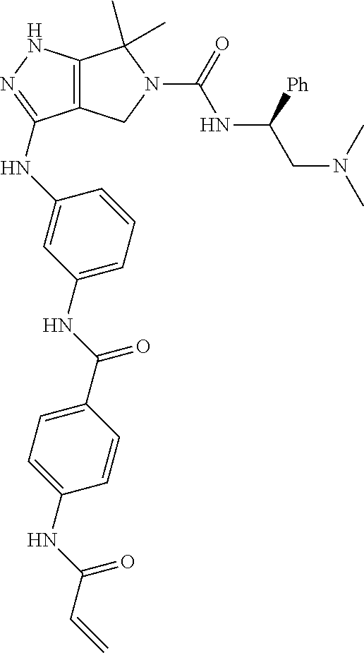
C12=C(NN=C1NC1=CC(NC(C3=CC=C(NC(C=C)=O)C=C3)=O)=CC=C1)C(C)(C)N(C(NC(CN(C)C)[Ph])=O)C2
